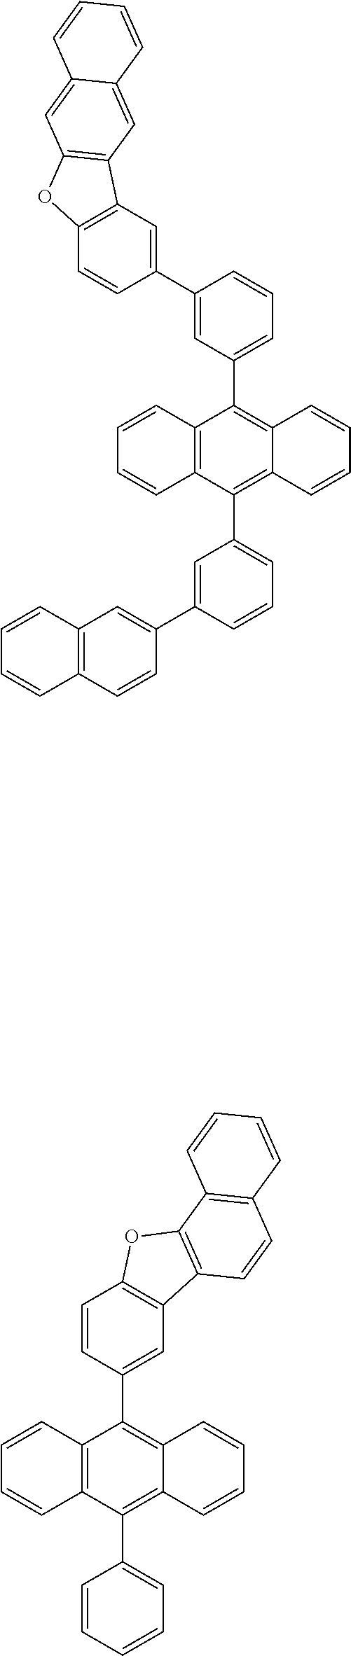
C12=C(C(C3=CC=CC=C3)=C3C(=C1C1=CC4=C(C=C1)OC1=C4C=CC4=C1C=CC=C4)C=CC=C3)C=CC=C2.C12=C(C(C3=CC=CC(C4=CC5=C(C=C4)C=CC=C5)=C3)=C3C(=C1C1=CC=CC(C4=CC5=C(C=C4)OC4=C5C=C5C(=C4)C=CC=C5)=C1)C=CC=C3)C=CC=C2
